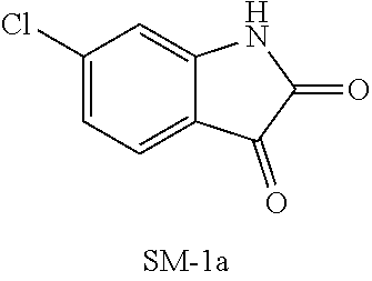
C1(Cl)=CC=C2C(=C1)NC(=O)C2=O
